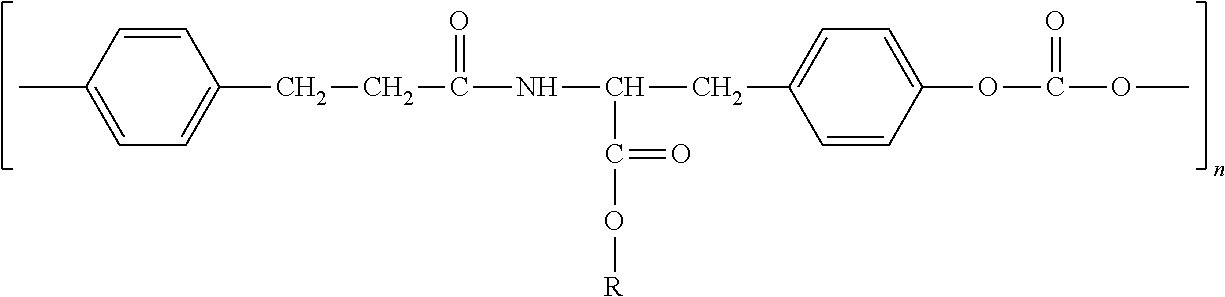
CC1=CC=C(CCC(NC(C(=O)O[R])CC2=CC=C(OC(OC)=O)C=C2)=O)C=C1
